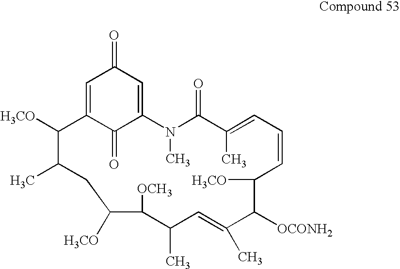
C1=C2C(=O)C(=CC1=O)N(C)C(=O)C(C)=CC=CC([H3CO])C([OCONH2])C(C)=CC(C)C([OCH3])C([H3CO])CC(C)C2[H3CO]
